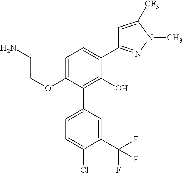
C1(OCCN)=CC=C(C2=NN(C)C([CF3])=C2)C(O)=C1C1=CC=C(Cl)C(C(F)(F)F)=C1
